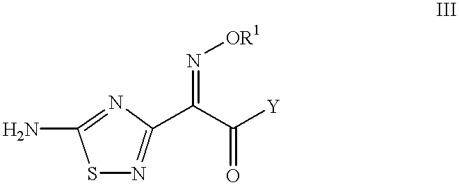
S1N=C(C(C([Y])=O)=N[OR1])N=C1N
